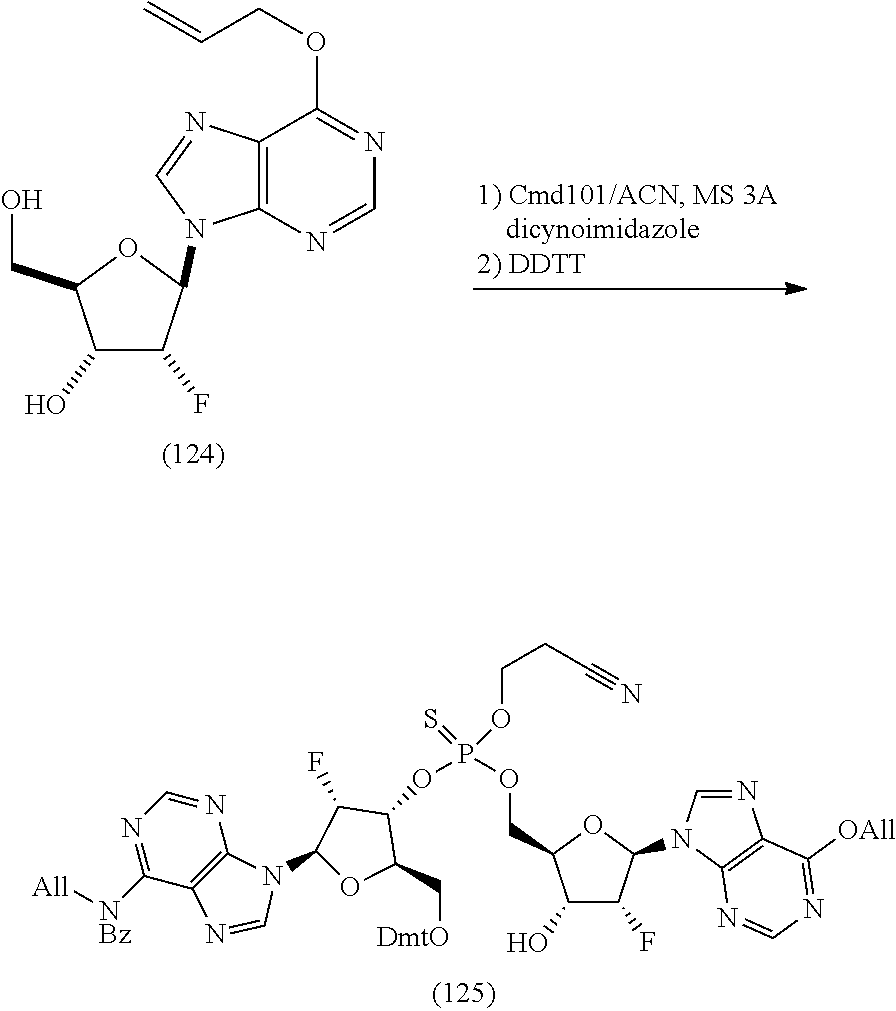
C1(O)C(F)C(N2C3=C(C(OCC=C)=NC=N3)N=C2)OC1CO.C1([NBz][All])=NC=NC2=C1N=CN2C1OC(C[DmtO])C(OP(OCC2C(O)C(F)C(N3C4=C(N=C3)C([OAll])=NC=N4)O2)(OCCC#N)=S)C1F
